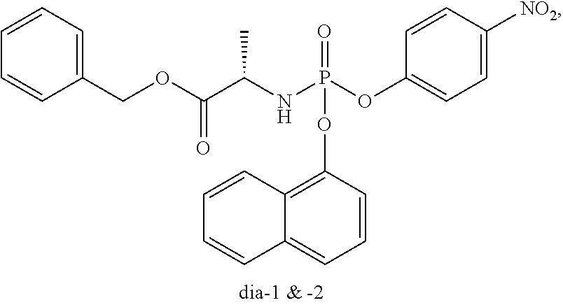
C1=C([NO2])C=CC(OP(NC(C(OCC2=CC=CC=C2)=O)C)(=O)OC2=C3C(=CC=C2)C=CC=C3)=C1
